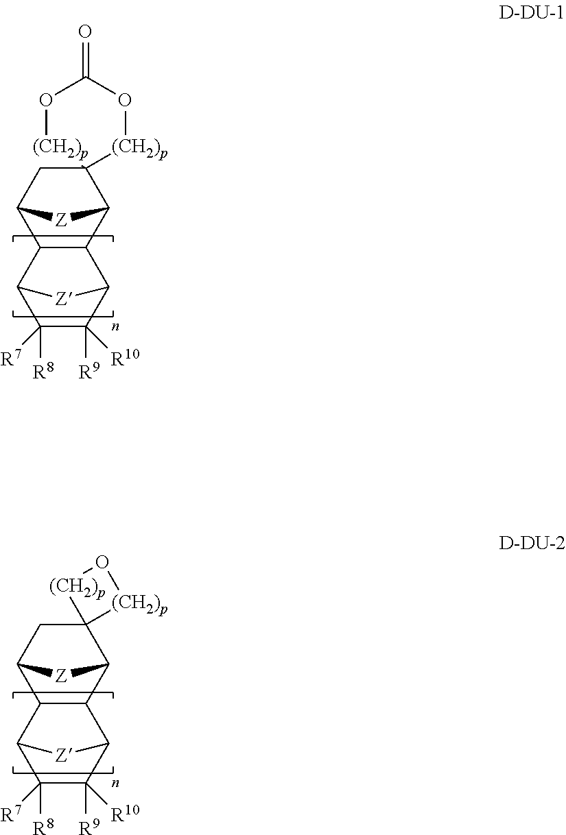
C12[Z]C(CC13[(CH2)p]OC(=O)O[(CH2)p]3)C1C2C2C([R10])([R9])C([R7])([R8])C1[Z]2.C12[Z]C(CC13[(CH2)p]O[(CH2)p]3)C1C2C2C([R10])([R9])C([R7])([R8])C1[Z]2
